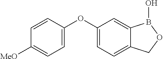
C1([MeO])=CC=C(OC2=CC=C3C(=C2)B(O)OC3)C=C1
